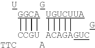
[GGCA](C)(C)([G])[U].[A].[U].[TTC].[UGUCUUA]([A])(C)([A])([G])[AGUC]
